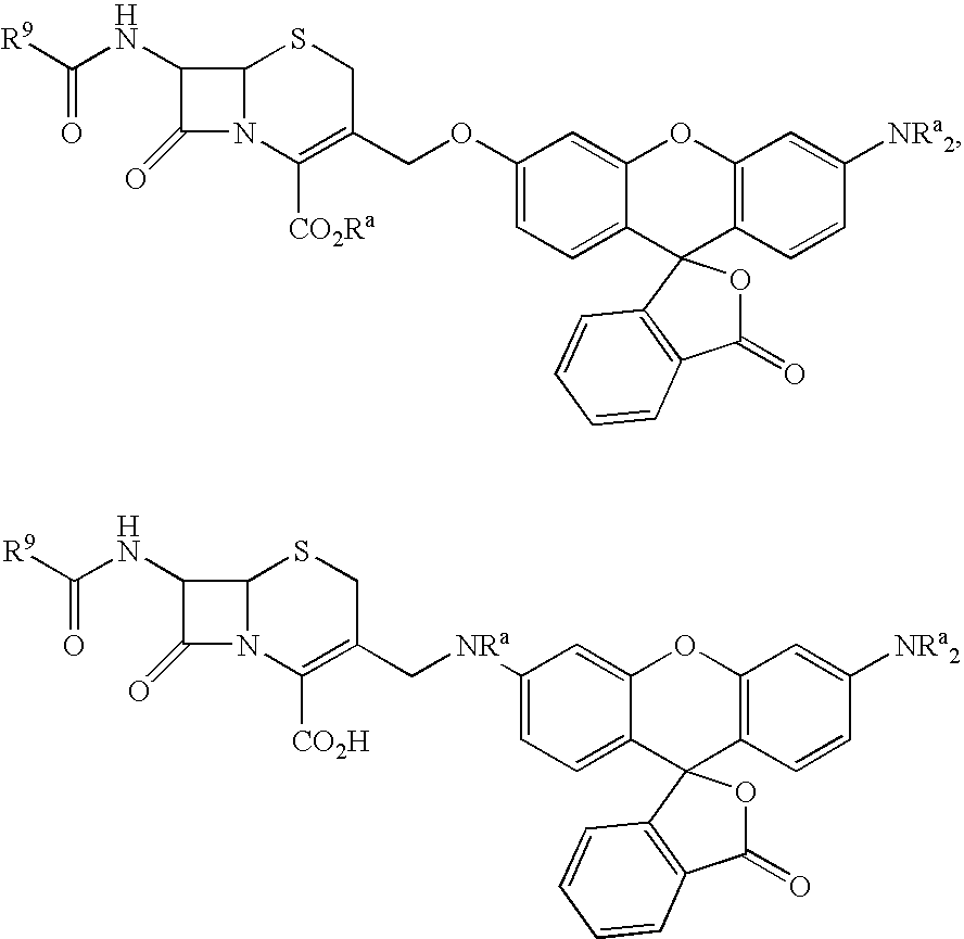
C1(NC([R9])=O)C(=O)N2C1SCC(COC1=CC=C3C(=C1)OC1=C(C=CC([NRa2])=C1)C31OC(=O)C3=C1C=CC=C3)=C2[CO2Ra].C1(NC([R9])=O)C(=O)N2C1SCC(C[NRa]C1=CC=C3C(=C1)OC1=C(C=CC([NRa2])=C1)C31OC(=O)C3=C1C=CC=C3)=C2[CO2H]
